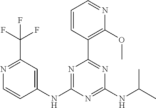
N1=C(C(F)(F)F)C=C(NC2=NC(C3=C(OC)N=CC=C3)=NC(NC(C)C)=N2)C=C1
